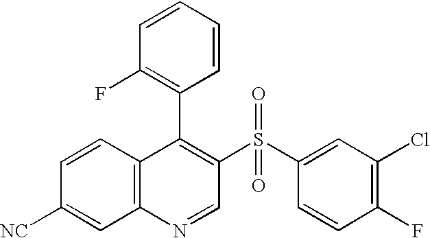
C12=C(C=CC([NC])=C1)C(C1=C(F)C=CC=C1)=C(S(C1=CC(Cl)=C(F)C=C1)(=O)=O)C=N2
